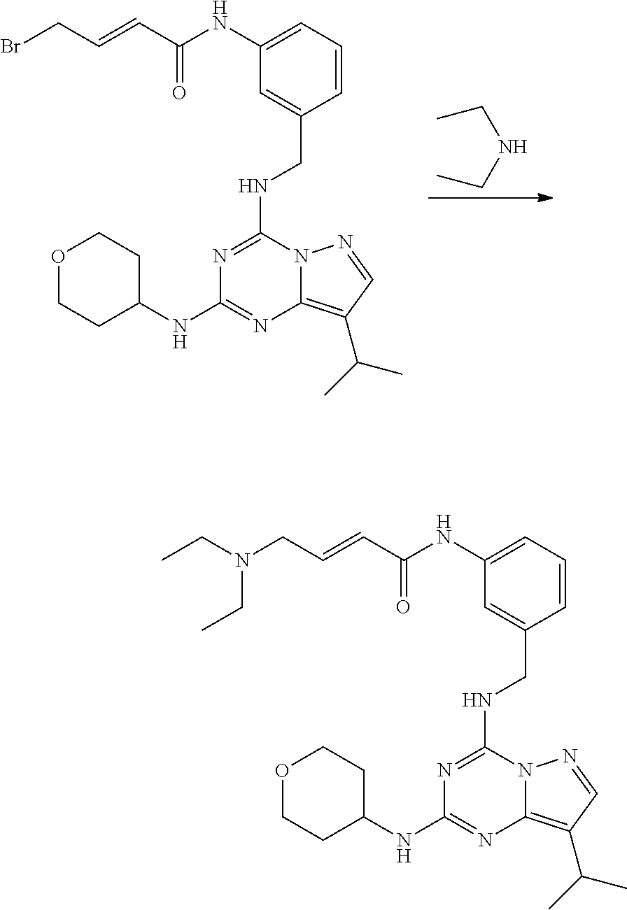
CCNCC.N1=C(NCC2=CC(NC(C=CCBr)=O)=CC=C2)N2C(=C(C(C)C)C=N2)N=C1NC1CCOCC1.N1=C(NCC2=CC(NC(C=CCN(CC)CC)=O)=CC=C2)N2C(=C(C(C)C)C=N2)N=C1NC1CCOCC1
